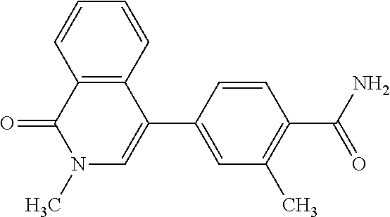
C1=CC2=C(C=C1)C(C1=CC(C)=C(C(N)=O)C=C1)=CN(C)C2=O
